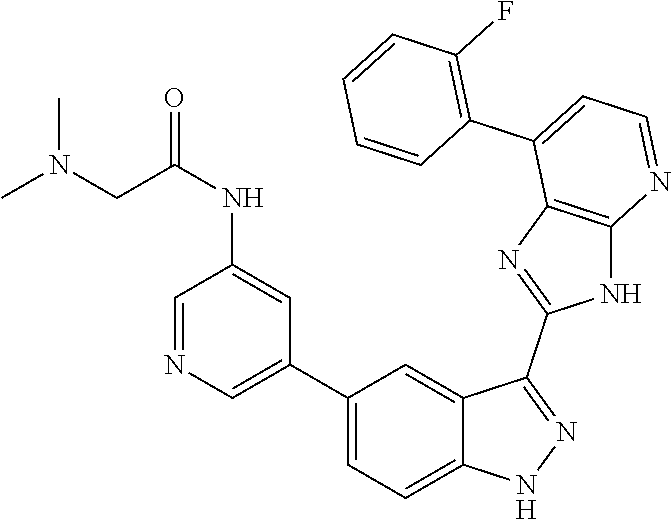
C1(C2=CC=C3C(=C2)C(C2=NC4=C(N2)N=CC=C4C2=C(F)C=CC=C2)=NN3)=CN=CC(NC(=O)CN(C)C)=C1
